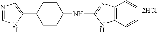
C12=C(C=CC=C1)NC(NC1CCC(C3=CN=CN3)CC1)=N2
